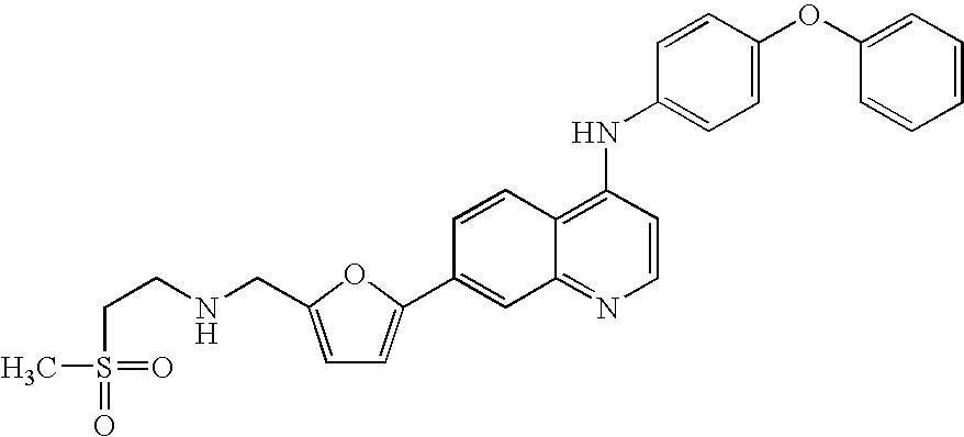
C1=CC(NC2=CC=C(OC3=CC=CC=C3)C=C2)=C2C(=N1)C=C(C1=CC=C(CNCCS(=O)(=O)C)O1)C=C2
